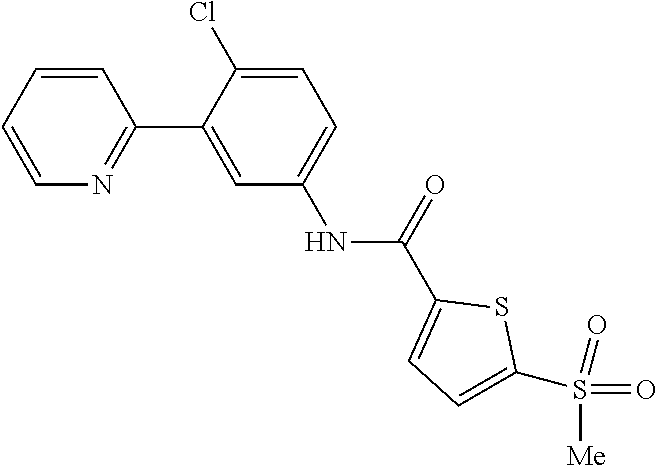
C1=CC=CN=C1C1=CC(NC(C2=CC=C(S([Me])(=O)=O)S2)=O)=CC=C1Cl
